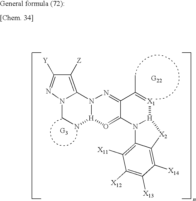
C1([Z])=C2N(N=C1[Y])CN[H]1N2N=C2C(=O1)N1[H]([X1]=C2C)[X2]C2=C([X14])C([X13])=C([X12])C([X11])=C12
